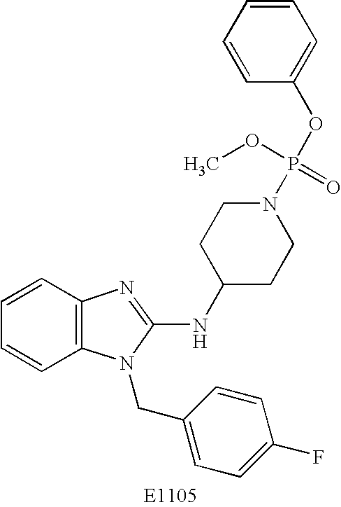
C1=CC2=C(C=C1)N(CC1=CC=C(F)C=C1)C(NC1CCN(P(OC3=CC=CC=C3)(OC)=O)CC1)=N2
